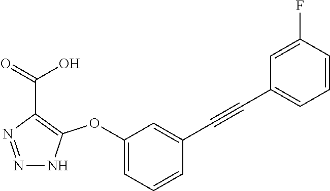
N1=NC(C(=O)O)=C(OC2=CC=CC(C#CC3=CC=CC(F)=C3)=C2)N1
